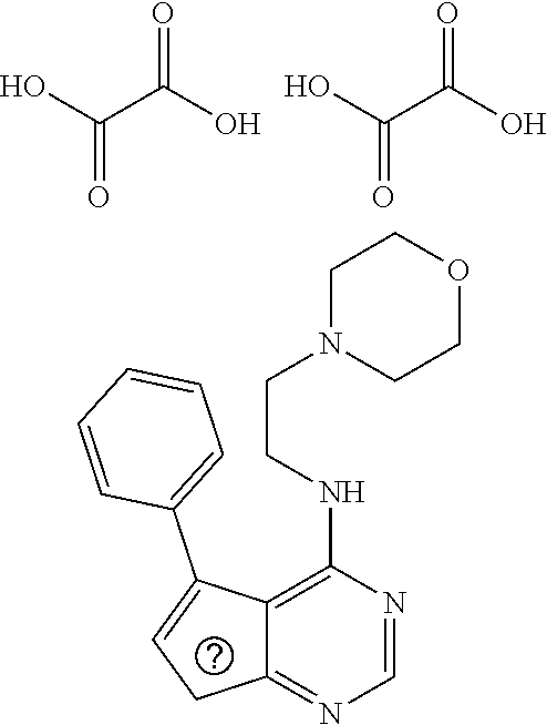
C12=NC=NC(NCCN3CCOCC3)=C1C(C1=CC=CC=C1)=CC2.O=C(O)C(O)=O.O=C(O)C(O)=O
